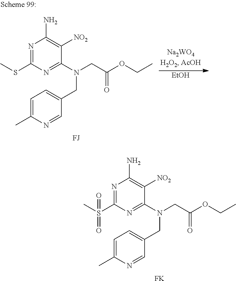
N1=C(S(C)(=O)=O)N=C(N(CC(OCC)=O)CC2=CC=C(C)N=C2)C([NO2])=C1N.[FK].N1=C(SC)N=C(N(CC(OCC)=O)CC2=CC=C(C)N=C2)C([NO2])=C1N.[EtOH]
